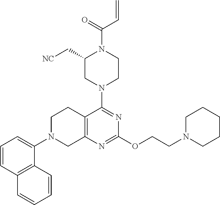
C1=CC2=C(C(N3CC4=C(CC3)C(N3CCN(C(C=C)=O)C(C[NC])C3)=NC(OCCN3CCCCC3)=N4)=C1)C=CC=C2
